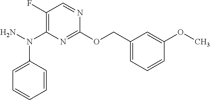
C1(OCC2=CC=CC(OC)=C2)=NC(N(N)C2=CC=CC=C2)=C(F)C=N1
